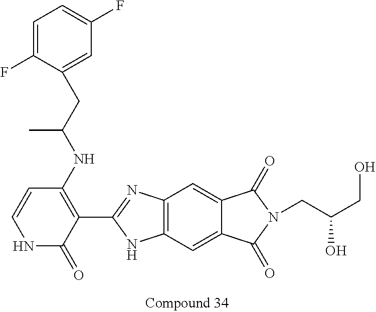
C12=C(C=C3C(=C1)C(=O)N(CC(CO)O)C3=O)NC(C1=C(NC(CC3=CC(F)=CC=C3F)C)C=CNC1=O)=N2
